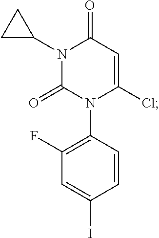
N1(C2CC2)C(=O)N(C2=C(F)C=C(I)C=C2)C(Cl)=CC1=O
